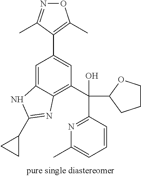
C1=C2C(=C(C(C3=NC(C)=CC=C3)(O)C3OCCC3)C=C1C1=C(C)ON=C1C)N=C(C1CC1)N2
